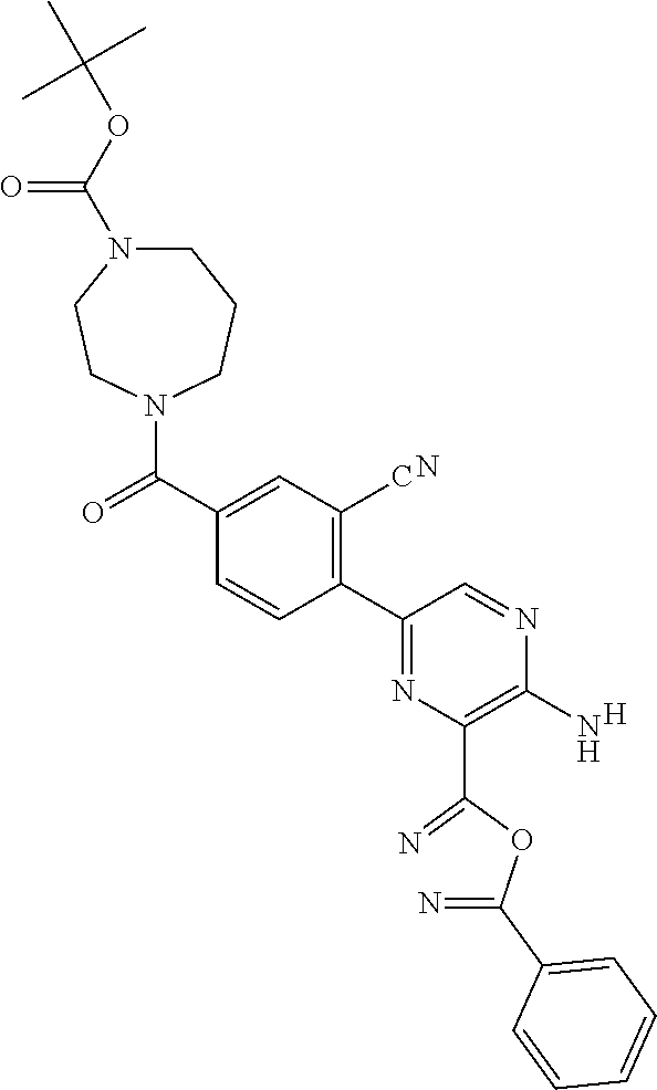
[H].C1(N)=C(C(=N)OC(=N)C2=CC=CC=C2)N=C(C2=C(C)C=C(C(=O)N3CCN(C(=O)OC(C)(C)C)CCC3)C=C2)C=N1.N
